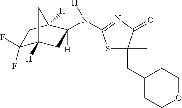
C1(F)(F)C2([H])CC(N([H])C3=NC(=O)C(CC4CCOCC4)(C)S3)([H])C([H])(C1)C2
